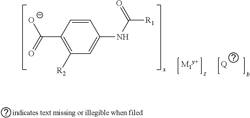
C1=CC(C(=O)[O-])=C([R2])C=C1NC([R1])=O.[Q]
